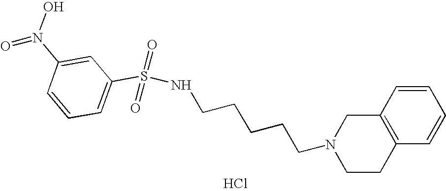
Cl.C(CCCCN1CCC2=C(C1)C=CC=C2)NS(C1=CC=CC(N(O)=O)=C1)(=O)=O
